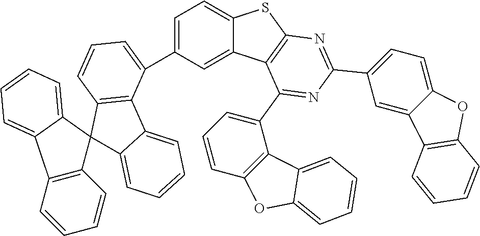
C12=C(C(C3=CC=C4C(=C3)C3=C(S4)N=C(C4=CC=C5C(=C4)C4=C(O5)C=CC=C4)N=C3C3=CC=CC4=C3C3=CC=CC=C3O4)=CC=C1)C1=CC=CC=C1C21C2=C(C3=CC=CC=C13)C=CC=C2
